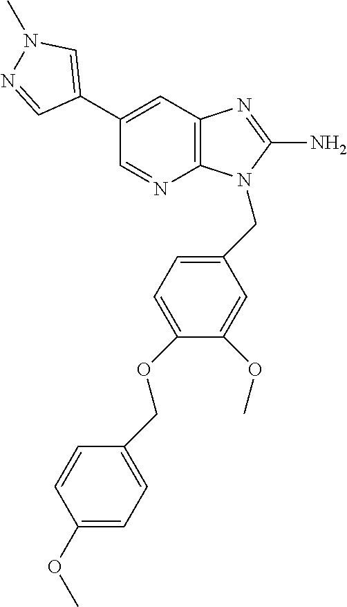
C1(C2=CN(C)N=C2)=CC2=C(N=C1)N(CC1=CC=C(OCC3=CC=C(OC)C=C3)C(OC)=C1)C(N)=N2
